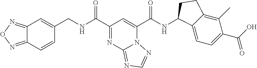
N12C(C(NC3C4=CC=C(C(O)=O)C(C)=C4CC3)=O)=CC(C(NCC3=CC4=NON=C4C=C3)=O)=NC1=NC=N2
